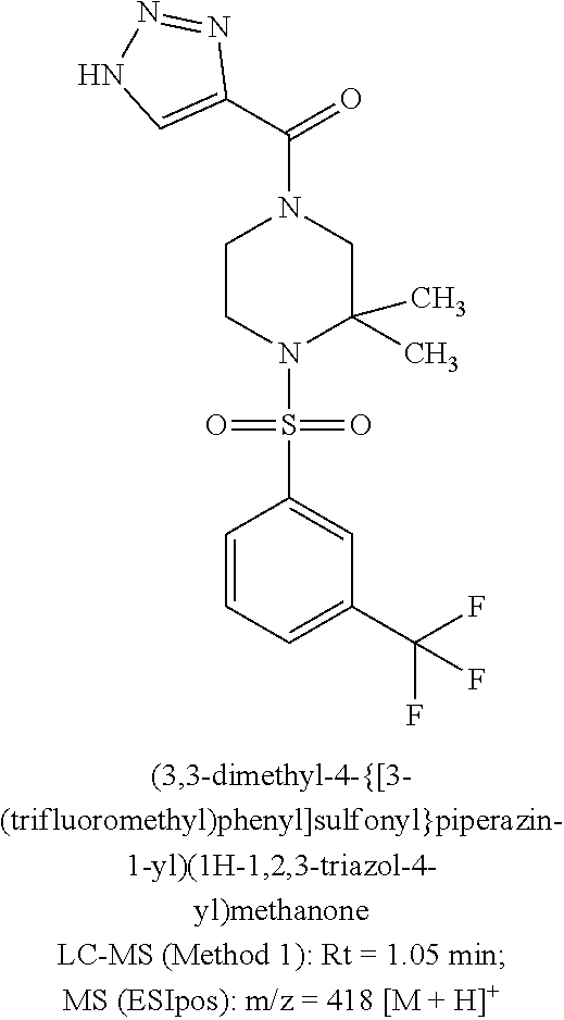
C1CN(S(=O)(=O)C2=CC(C(F)(F)F)=CC=C2)C(C)(C)CN1C(C1=CNN=N1)=O
